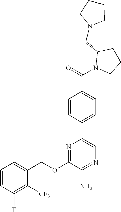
C1=CC=C(COC2=NC(C3=CC=C(C(N4CCCC4CN4CCCC4)=O)C=C3)=CN=C2N)C([CF3])=C1F
